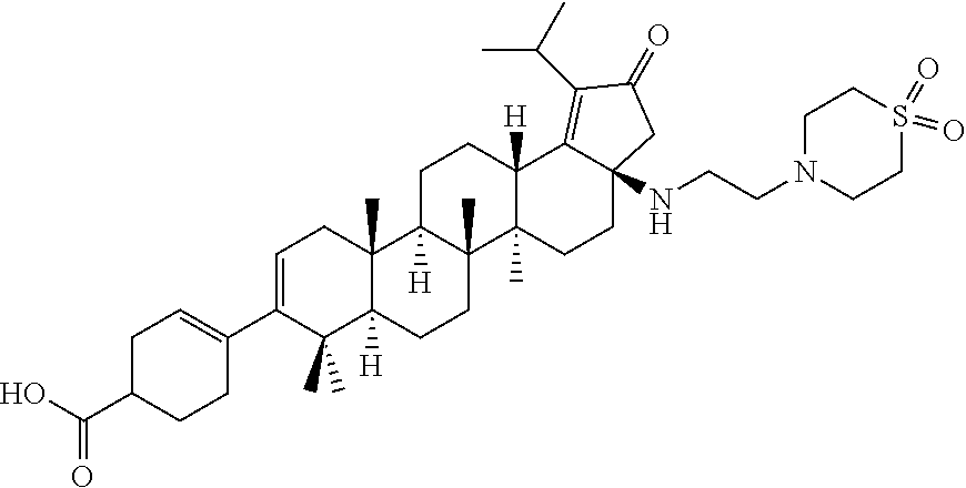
C1C(C(O)=O)CCC(C2=CCC3(C)C([H])(C2(C)C)CCC2(C)C3([H])CCC3([H])C2(C)CCC2(NCCN4CCS(=O)(=O)CC4)C3=C(C(C)C)C(=O)C2)=C1
